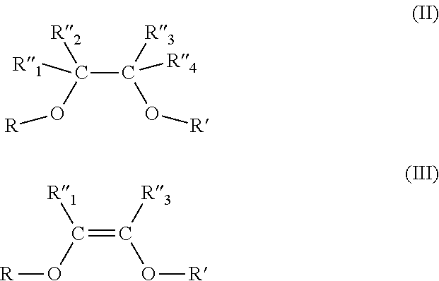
C(C([R3])([R4])O[R])([R1])([R2])O[R].C(=C([R3])O[R])(O[R])[R1]
